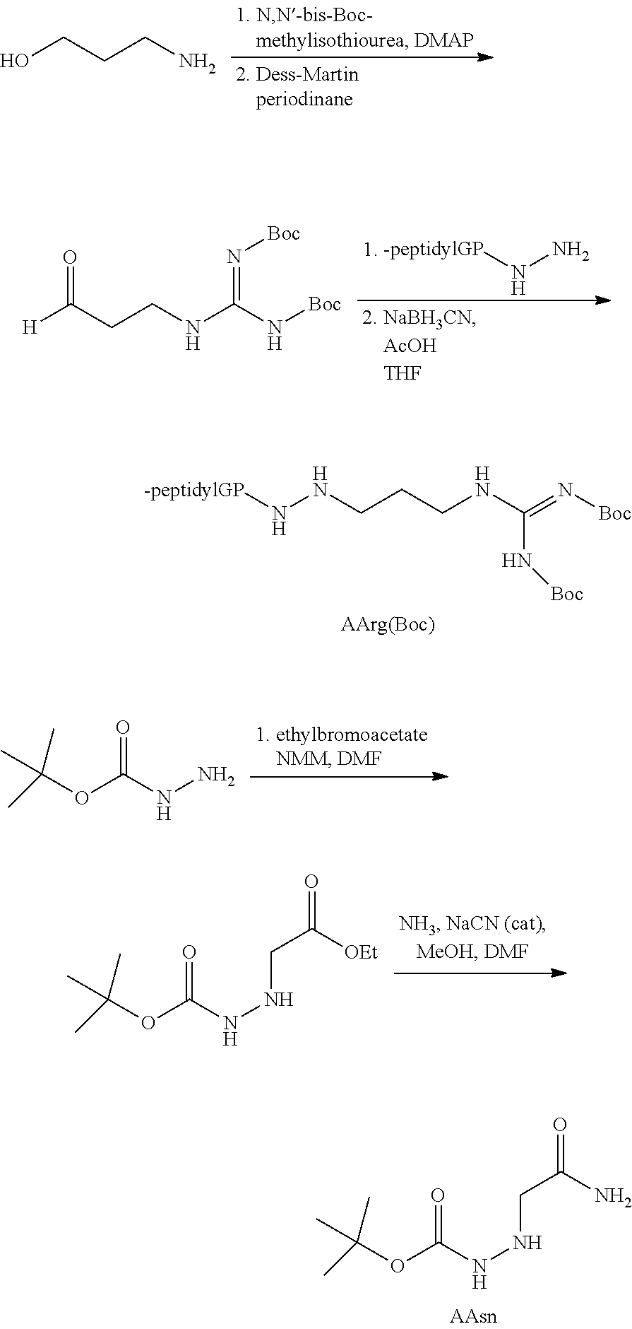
[-peptidylGP]NNCCCNC(=N[Boc])N[Boc].[AArg(Boc)].O(C(=O)NNCC(N)=O)C(C)(C)C.OCCCN.[-peptidylGP]NN.[H]C(CCNC(=N[Boc])N[Boc])=O.O(C(=O)NN)C(C)(C)C.O(C(=O)NNCC([OEt])=O)C(C)(C)C
